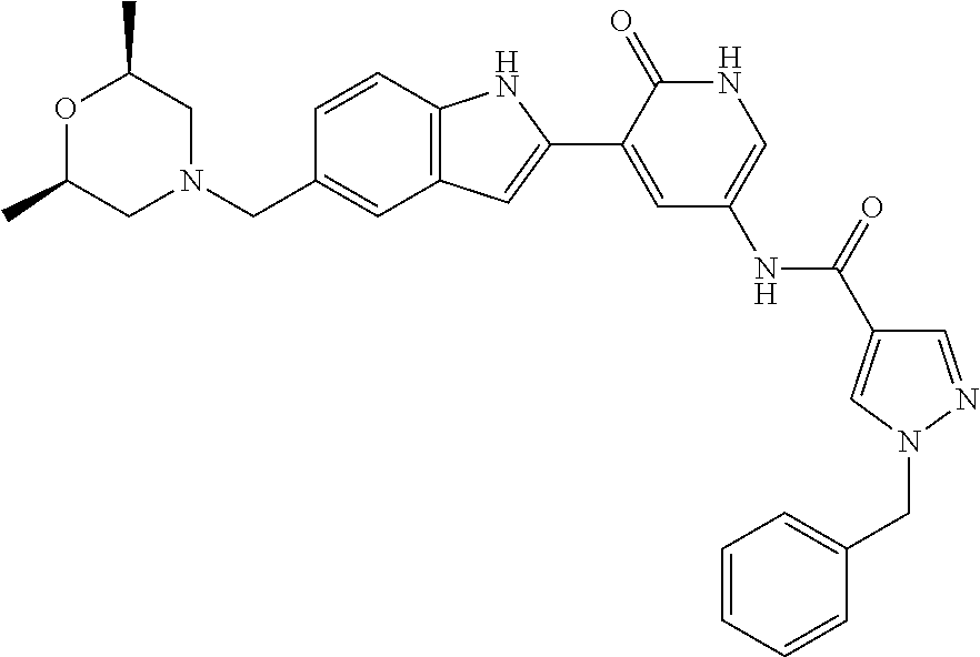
[H].C1C(C)OC(C)CN1CC1=CC2=C(C=C1)NC(C1=CC(NC(=O)C3=CN(CC4=CC=CC=C4)N=C3)=CNC1=O)=C2
